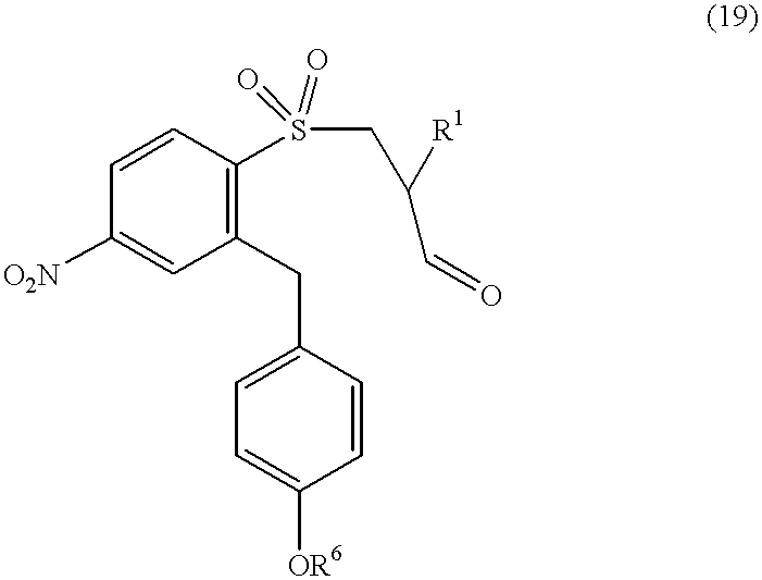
C1=CC(S(CC([R1])C=O)(=O)=O)=C(CC2=CC=C([OR6])C=C2)C=C1[O2N]
